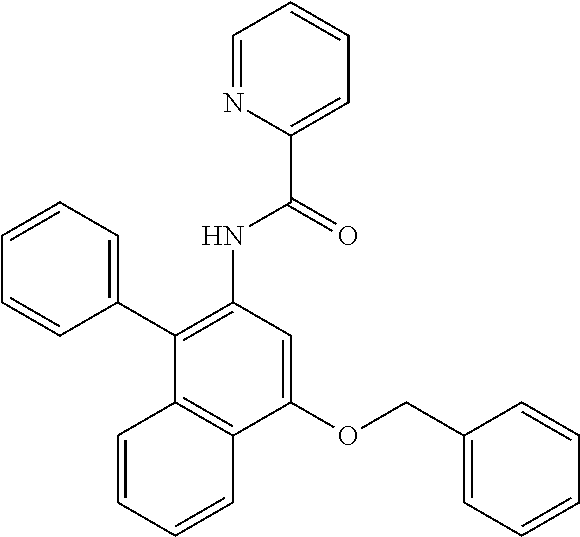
C1=CC=C(C2=C(NC(C3=CC=CC=N3)=O)C=C(OCC3=CC=CC=C3)C3=C2C=CC=C3)C=C1
